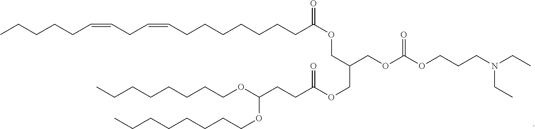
CCCCCC=CCC=CCCCCCCCC(OCC(COC(OCCCN(CC)CC)=O)COC(CCC(OCCCCCCCC)OCCCCCCCC)=O)=O
